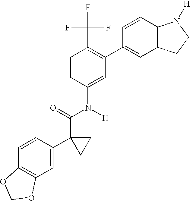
C1(C2=C(C(F)(F)F)C=CC(N(C(C3(C4=CC5=C(C=C4)OCO5)CC3)=O)[H])=C2)=CC2=C(C=C1)N([H])CC2
